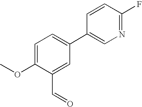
C(C1=CC(C2=CN=C(F)C=C2)=CC=C1OC)=O
